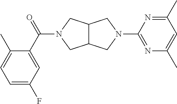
C12C(CN(C(C3=CC(F)=CC=C3C)=O)C1)CN(C1=NC(C)=CC(C)=N1)C2
